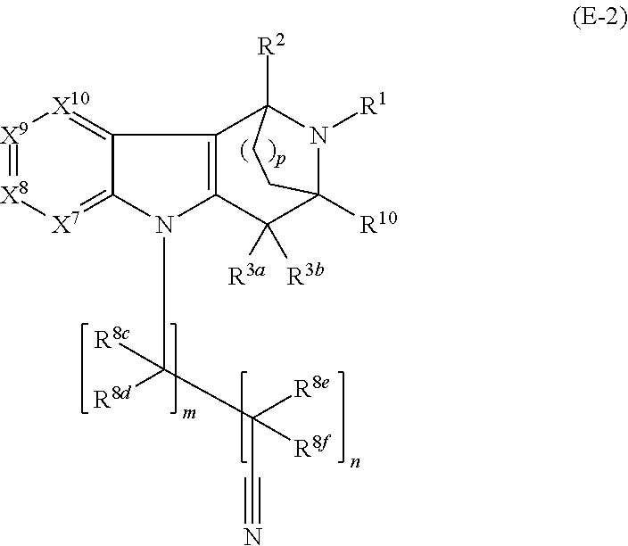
C12=[X10][X9]=[X8][X7]=C1N(C([R8d])(C([R8e])(C#N)[R8f])[R8c])C1=C2C2([R2])N([R1])C([R10])(C1([R3a])[R3b])CC2
